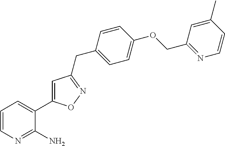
C1=CN=C(N)C(C2=CC(CC3=CC=C(OCC4=NC=CC(C)=C4)C=C3)=NO2)=C1
